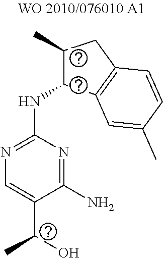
C1(C)C(NC2=NC=C(C(O)C)C(N)=N2)C2=C(C1)C=CC(C)=C2
